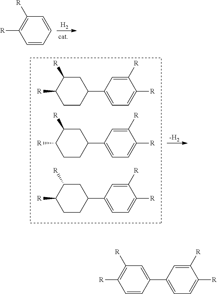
[H2].C1=CC=CC([R])=C1[R].C1C([R])C([R])CCC1C1=CC=C([R])C([R])=C1.C1C([R])C([R])CCC1C1=CC=C([R])C([R])=C1.C1C([R])C([R])CCC1C1=CC=C([R])C([R])=C1.[-H2].C1=C(C2=CC=C([R])C([R])=C2)C=CC([R])=C1[R]
